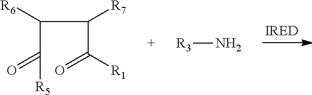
[R1]C(C(C(C(=O)[R5])[R6])[R7])=O.[R3]N
